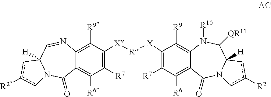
C1([R9])=C2C(=C([R6])C([R7])=C1[X][R][X]C1=C([R7])C([R6])=C3C(=C1[R9])N([R10])C([QR11])C1([H])N(C3=O)cc([R2])c1)C(=O)N1C([H])(C=N2)cc([R2])c1
